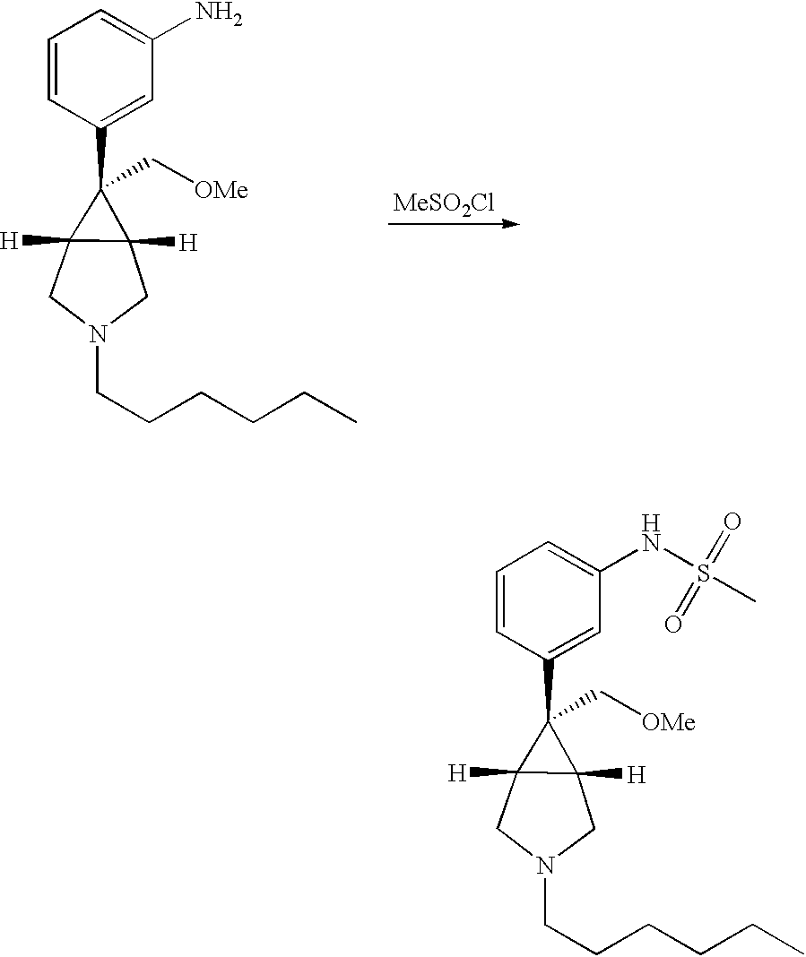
C1=CC(C2(C[OMe])C3([H])C2([H])CN(CCCCCC)C3)=CC(N)=C1.C1=CC(C2(C[OMe])C3([H])C2([H])CN(CCCCCC)C3)=CC(NS(C)(=O)=O)=C1
